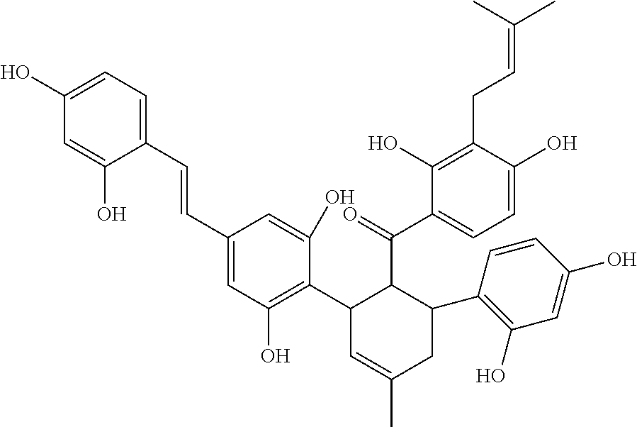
C1(O)=CC=C(C=CC2=CC(O)=C(C3C=C(C)CC(C4=C(O)C=C(O)C=C4)C3C(C3=CC=C(O)C(CC=C(C)C)=C3O)=O)C(O)=C2)C(O)=C1
